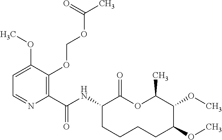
C1(C(NC2C(=O)OC(C)C(OC)C(OC)CCCC2)=O)=C(OCOC(C)=O)C(OC)=CC=N1
